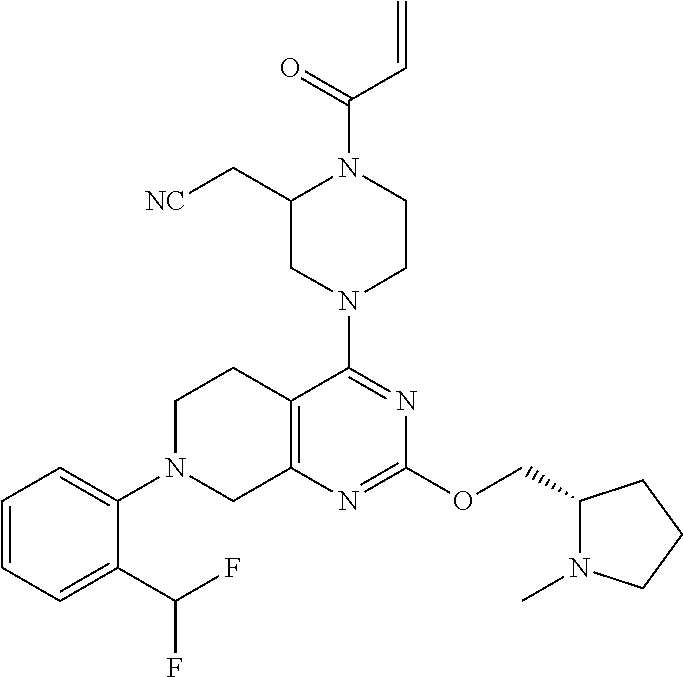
C12=C(N=C(OCC3N(C)CCC3)N=C1N1CCN(C(=O)C=C)C(C[NC])C1)CN(C1=CC=CC=C1C(F)F)CC2
